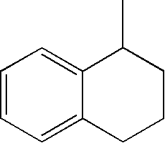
C1=CC=C2C(=C1)C(C)CCC2
